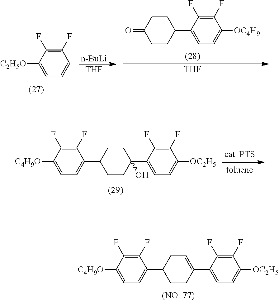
C1(F)=C(F)C([C4H9O])=CC=C1C1CCC(C2=CC=C([OC2H5])C(F)=C2F)=CC1.[n-BuLi].[THF].C1(F)=C(F)C([C2H5O])=CC=C1.C1CC(=O)CCC1C1=CC=C([OC4H9])C(F)=C1F.[THF].C1(F)=C(F)C([C4H9O])=CC=C1C1CCC(C2=CC=C([OC2H5])C(F)=C2F)(O)CC1
